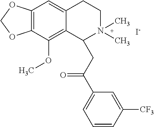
[I-].C12=C(C(OC)=C3C(=C1)CCN(C)(C)C3CC(C1=CC=CC([CF3])=C1)=O)OCO2
